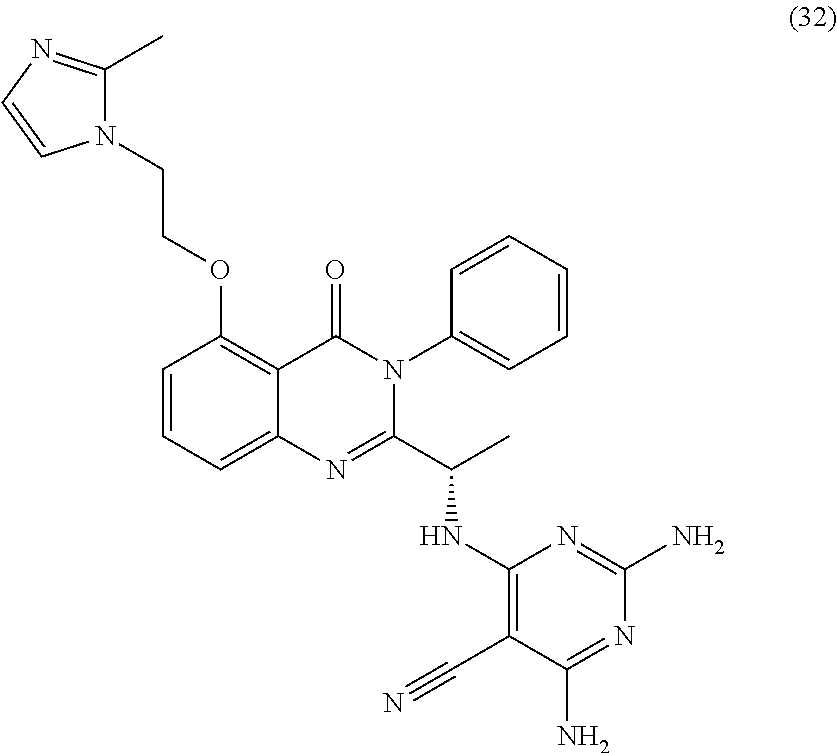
C(OC1=C2C(=CC=C1)N=C(C(C)NC1=C(C#N)C(N)=NC(N)=N1)N(C1=CC=CC=C1)C2=O)CN1C(C)=NC=C1
